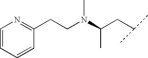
C1(CCN(C(CC(C)C)C)C)=NC=CC=C1
